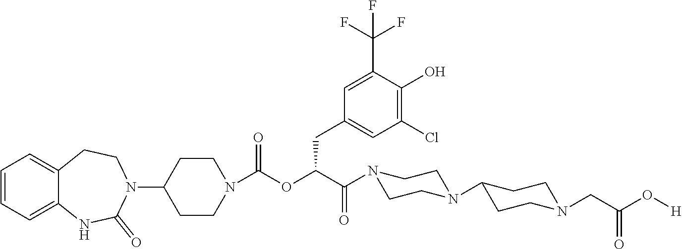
C1=CC=C2C(=C1)CCN(C1CCN(C(OC(CC3=CC(Cl)=C(O)C(C(F)(F)F)=C3)C(=O)N3CCN(C4CCN(CC(O[H])=O)CC4)CC3)=O)CC1)C(=O)N2
